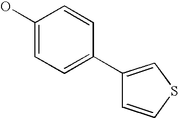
C1(O)=CC=C(C2=CSC=C2)C=C1
